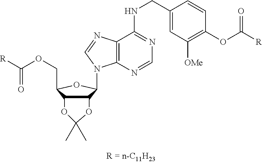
C12C(C(COC([R])=O)OC1N1C3=C(C(NCC4=CC([OMe])=C(OC([R])=O)C=C4)=NC=N3)N=C1)OC(C)(C)O2
